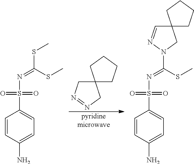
C1=CC(N)=CC=C1S(=O)(=O)N=C(SC)SC.[pyridinemicrowave].C1=CC(N)=CC=C1S(=O)(=O)N=C(SC)N1CC2(C=N1)CCCC2.C12(CN=NC1)CCCC2
